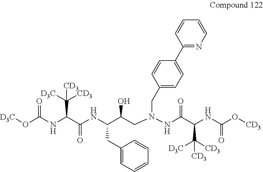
O(C(NC(C(NC(C(CN(NC(C(NC(O[CD3])=O)C([CD3])([D3C])[CD3])=O)CC1=CC=C(C2=NC=CC=C2)C=C1)O)CC1=CC=CC=C1)=O)C([D3C])([CD3])[CD3])=O)[D3C]
